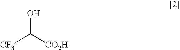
[CF3]C([CO2H])O
